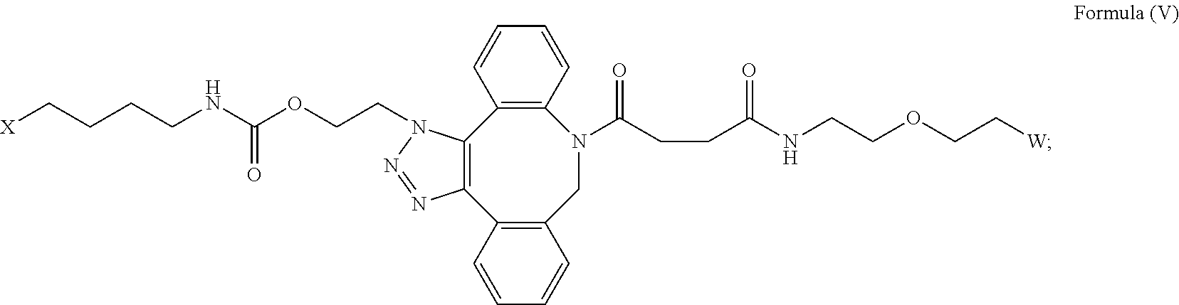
C12=C(C3=C(CN(C(CCC(=O)NCCOCC[W])=O)C4=C1C=CC=C4)C=CC=C3)N=NN2CCOC(=O)NCCCC[X]
